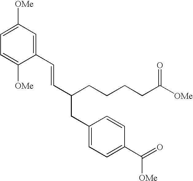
C1=C([OMe])C=C(C=CC(CCCCC([OMe])=O)CC2=CC=C(C([OMe])=O)C=C2)C([OMe])=C1
